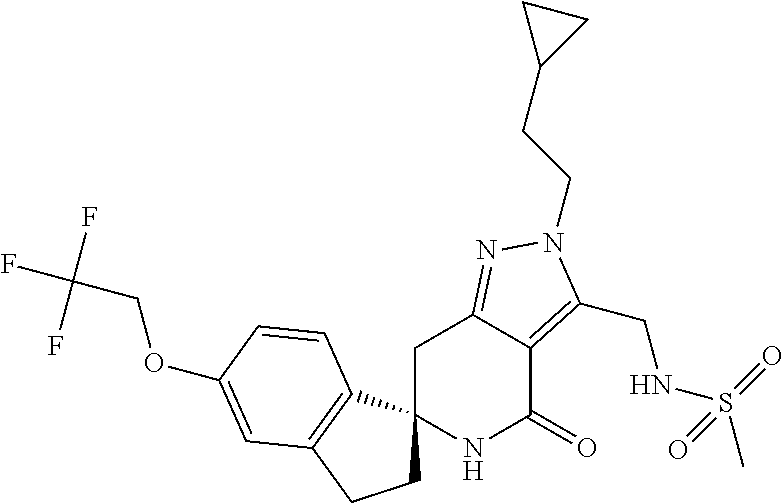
C1C2(C3=C(C1)C=C(OCC(F)(F)F)C=C3)NC(=O)C1=C(CNS(C)(=O)=O)N(CCC3CC3)N=C1C2
